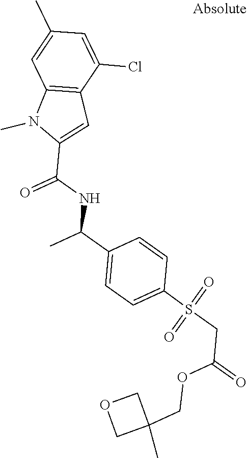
C1=C(Cl)C2=C(C=C1C)N(C)C(C(NC(C1=CC=C(S(CC(=O)OCC3(C)COC3)(=O)=O)C=C1)C)=O)=C2
